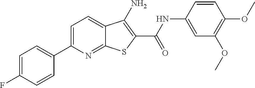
C1=C(F)C=CC(C2=CC=C3C(=N2)SC(C(NC2=CC(OC)=C(OC)C=C2)=O)=C3N)=C1
